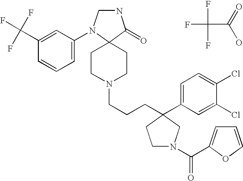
FC(F)(C(=O)O)F.N1CN(C2=CC=CC(C(F)(F)F)=C2)C2(C1=O)CCN(CCCC1(C3=CC=C(Cl)C(Cl)=C3)CCN(C(=O)C3=CC=CO3)C1)CC2
